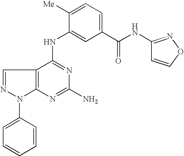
C12=C(C(NC3=CC(C(NC4=NOC=C4)=O)=CC=C3[Me])=NC(N)=N1)C=NN2C1=CC=CC=C1
